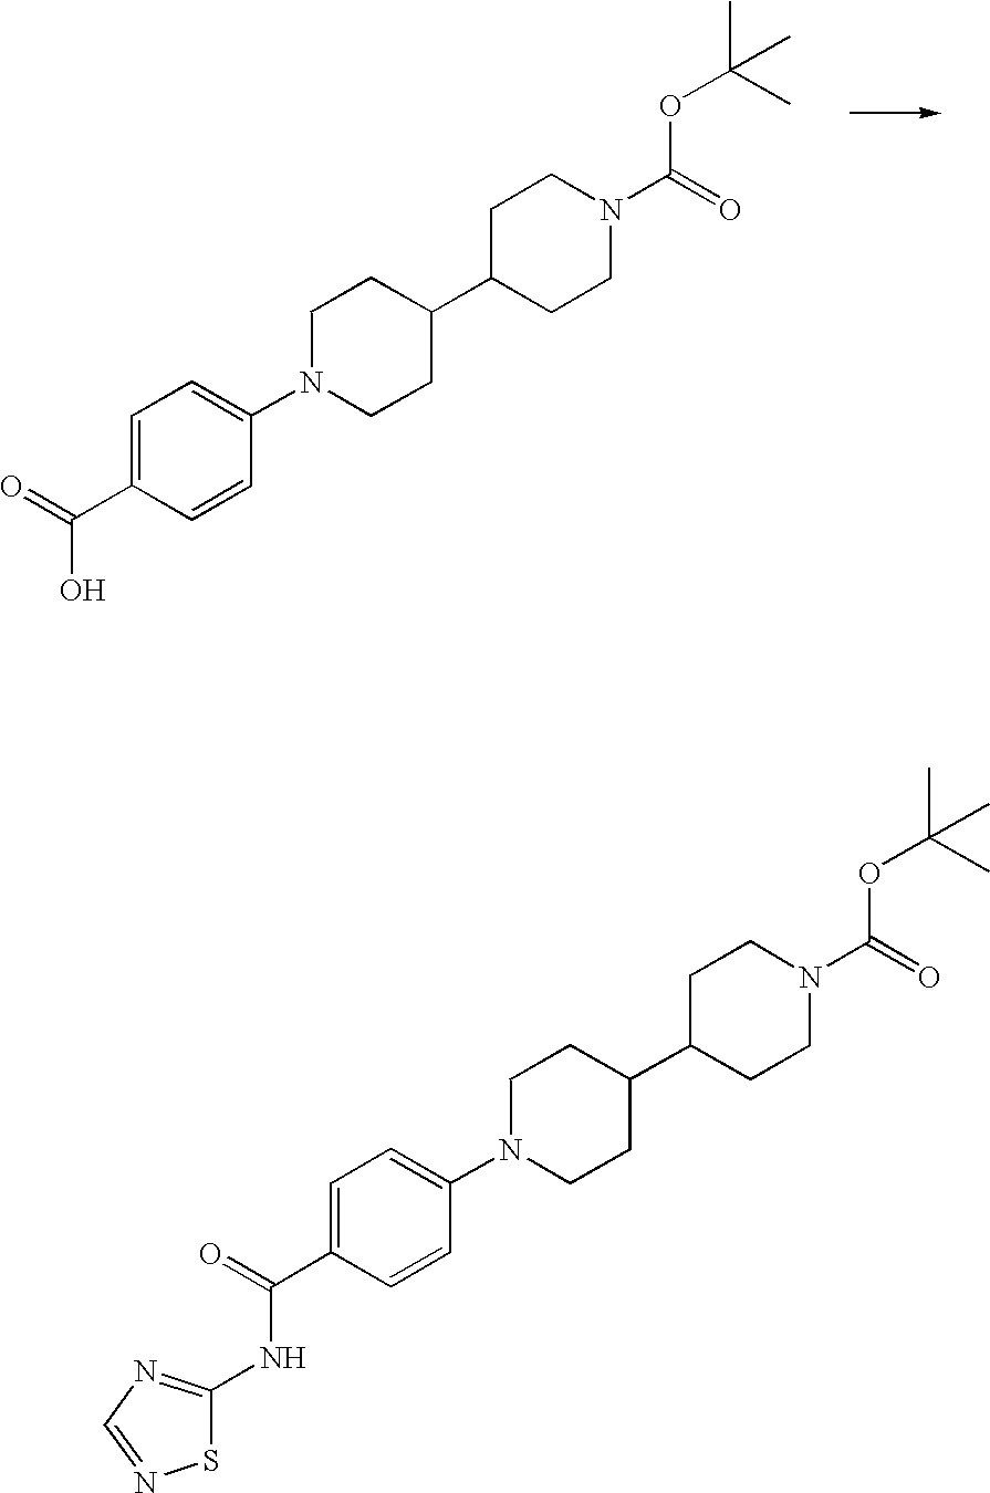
C1=C(C(=O)O)C=CC(N2CCC(C3CCN(C(=O)OC(C)(C)C)CC3)CC2)=C1.C1=C(C(=O)NC2=NC=NS2)C=CC(N2CCC(C3CCN(C(=O)OC(C)(C)C)CC3)CC2)=C1
